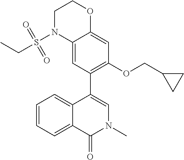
C12=CC(C3=CN(C)C(=O)C4=CC=CC=C34)=C(OCC3CC3)C=C1OCCN2S(CC)(=O)=O
